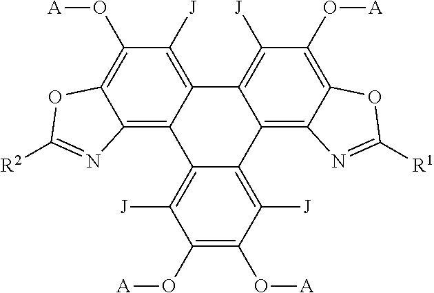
C1([J])=C2C(=C([J])C(O[A])=C1O[A])C1=C3C(=C(O[A])C([J])=C1C1=C([J])C(O[A])=C4C(=C21)N=C([R1])O4)OC([R2])=N3
